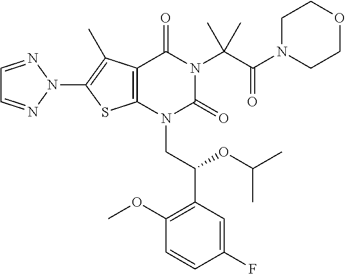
C12=C(N(CC(C3=C(OC)C=CC(F)=C3)OC(C)C)C(=O)N(C(C(N3CCOCC3)=O)(C)C)C1=O)SC(N1N=CC=N1)=C2C
